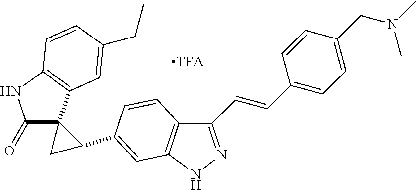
C1(C=CC2=CC=C(CN(C)C)C=C2)=NNC2=C1C=CC(C1C3(C1)C(=O)NC1=C3C=C(CC)C=C1)=C2
